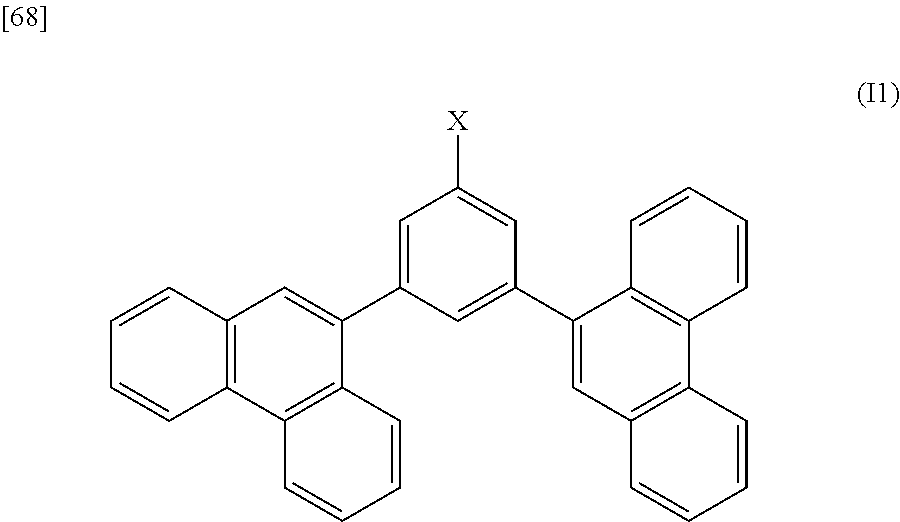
C12=C(C3=C(C(C4=CC([X])=CC(C5=CC6=C(C7=C5C=CC=C7)C=CC=C6)=C4)=C1)C=CC=C3)C=CC=C2
